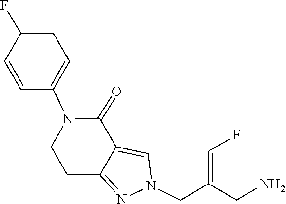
C12=NN(CC(=CF)CN)C=C1C(=O)N(C1=CC=C(F)C=C1)CC2
